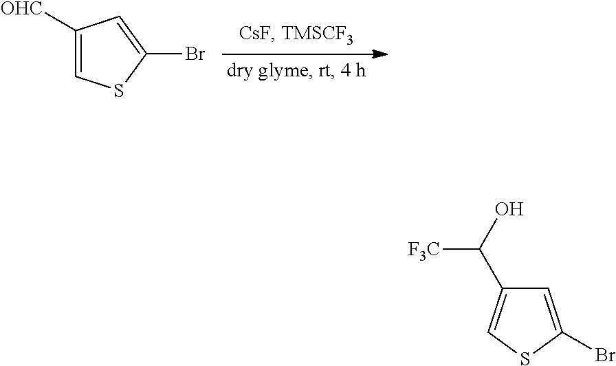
C1([OHC])=CSC(Br)=C1.C1=C(Br)SC=C1C(O)[F3C]
